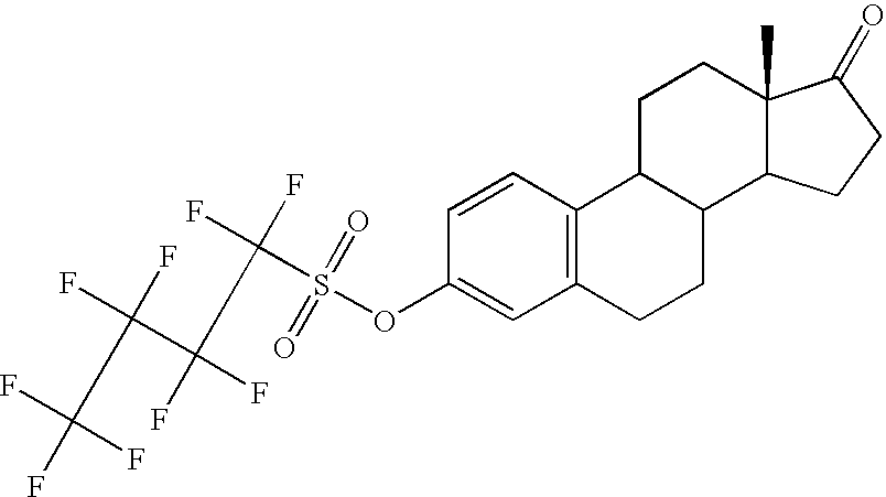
C12=C(C=CC(OS(=O)(=O)C(F)(C(F)(F)C(F)(C(F)(F)F)F)F)=C1)C1C(CC2)C2C(C)(CC1)C(=O)CC2
